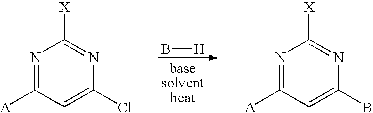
B[H].N1=C([A])C=C(Cl)N=C1[X].N1=C([A])C=C(B)N=C1[X]
